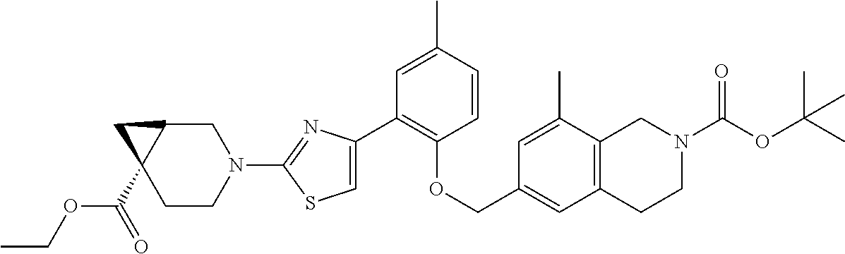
C1(C2=C(OCC3=CC4=C(C(C)=C3)CN(C(=O)OC(C)(C)C)CC4)C=CC(C)=C2)=CSC(N2CC3C(C(=O)OCC)(CC2)C3)=N1
